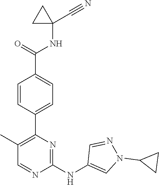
C1(C2=C(C)C=NC(NC3=CN(C4CC4)N=C3)=N2)=CC=C(C(=O)NC2(C#N)CC2)C=C1
